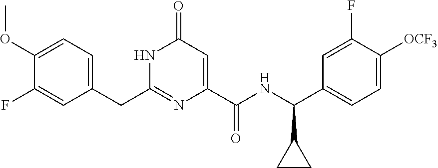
C1(OC)=CC=C(CC2=NC(C(NC(C3=CC=C([OCF3])C(F)=C3)C3CC3)=O)=CC(=O)N2)C=C1F
